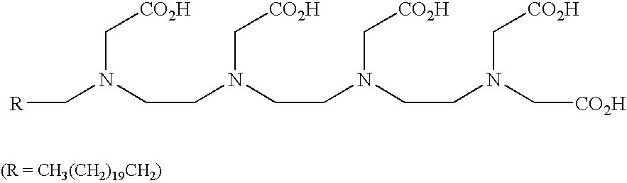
C(N(CCN(C[CO2H])CCN(C[CO2H])CCN(C[CO2H])C[CO2H])C[R])[CO2H]
